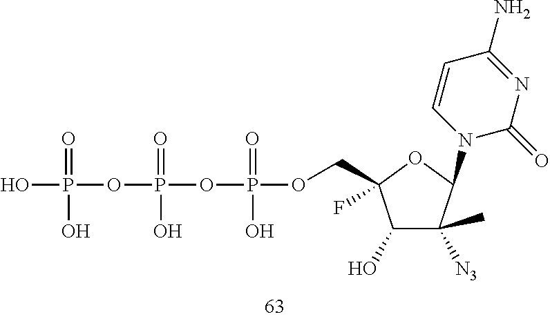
OP(OP(OP(OCC1(F)C(O)C([N3])(C)C(N2C(=O)N=C(N)C=C2)O1)(=O)O)(=O)O)(O)=O
